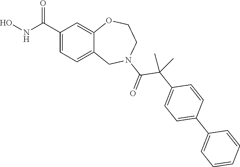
C1(C(NO)=O)=CC=C2C(=C1)OCCN(C(=O)C(C1=CC=C(C3=CC=CC=C3)C=C1)(C)C)C2
